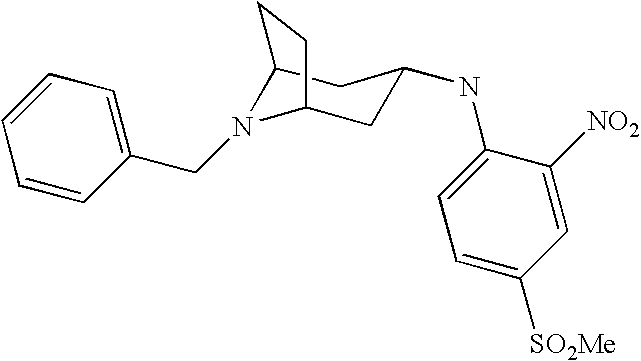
C12N(CC3=CC=CC=C3)C(CC(NC3=CC=C([SO2Me])C=C3[NO2])C1)CC2
